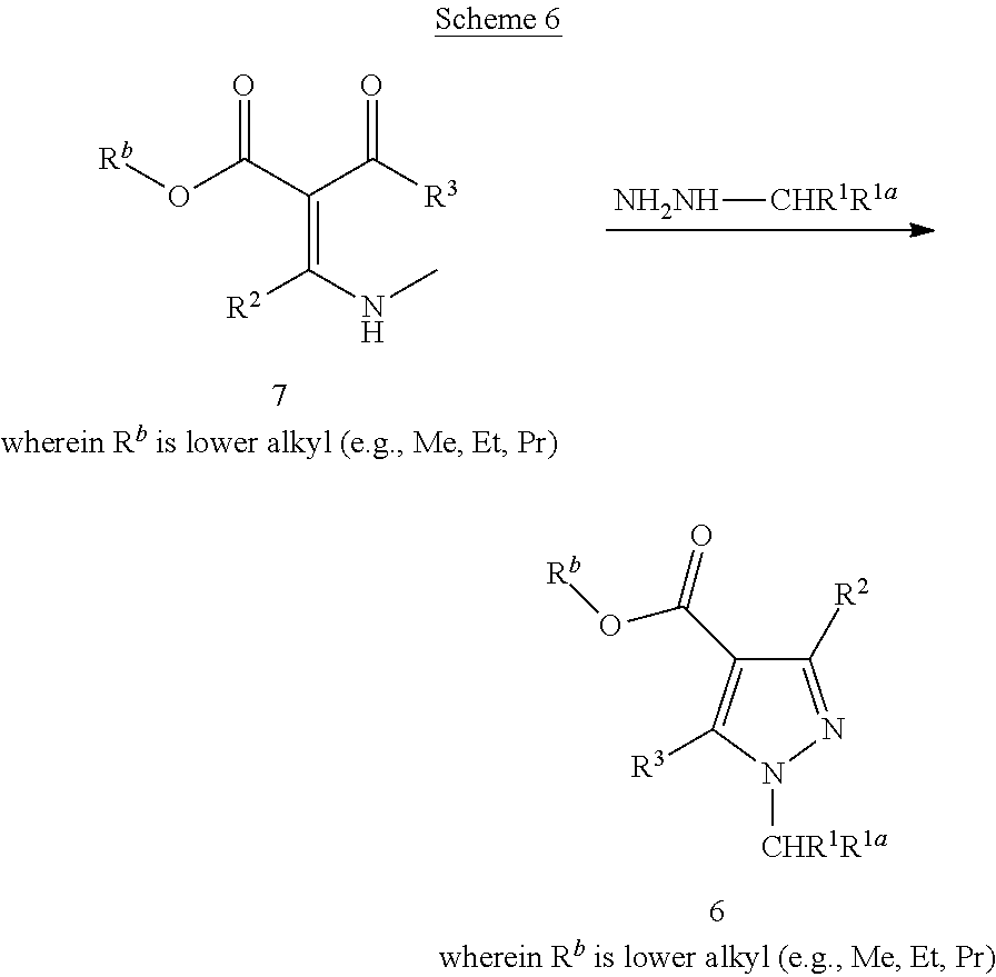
C(=C(NC)[R2])(C([R3])=O)C(O[Rb])=O.[NH2NH][CHR1R1a].C1([R2])=NN([CHR1R1a])C([R3])=C1C(=O)O[Rb]
